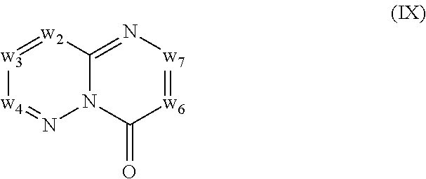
N12C(=N[w7]=[w6]C1=O)[w2]=[w3][w4]=N2
